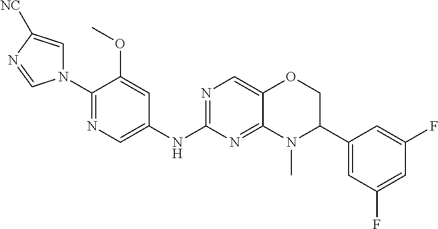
C1(N2C=C([NC])N=C2)=NC=C(NC2=NC=C3C(=N2)N(C)C(C2=CC(F)=CC(F)=C2)CO3)C=C1OC
